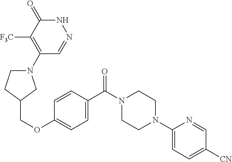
C1=CC(C(N2CCN(C3=CC=C([CN])C=N3)CC2)=O)=CC=C1OCC1CN(C2=C([F3C])C(=O)NN=C2)CC1
